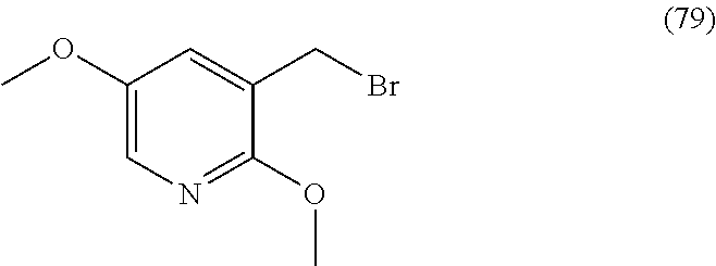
C1(OC)=CN=C(OC)C(CBr)=C1
